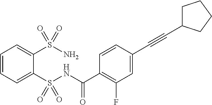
C1=CC=C(S(NC(C2=C(F)C=C(C#CC3CCCC3)C=C2)=O)(=O)=O)C(S(N)(=O)=O)=C1
